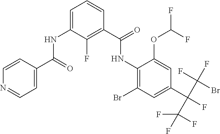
C1=CC(C(NC2=CC=CC(C(NC3=C(Br)C=C(C(F)(C(F)(Br)F)C(F)(F)F)C=C3OC(F)F)=O)=C2F)=O)=CC=N1
